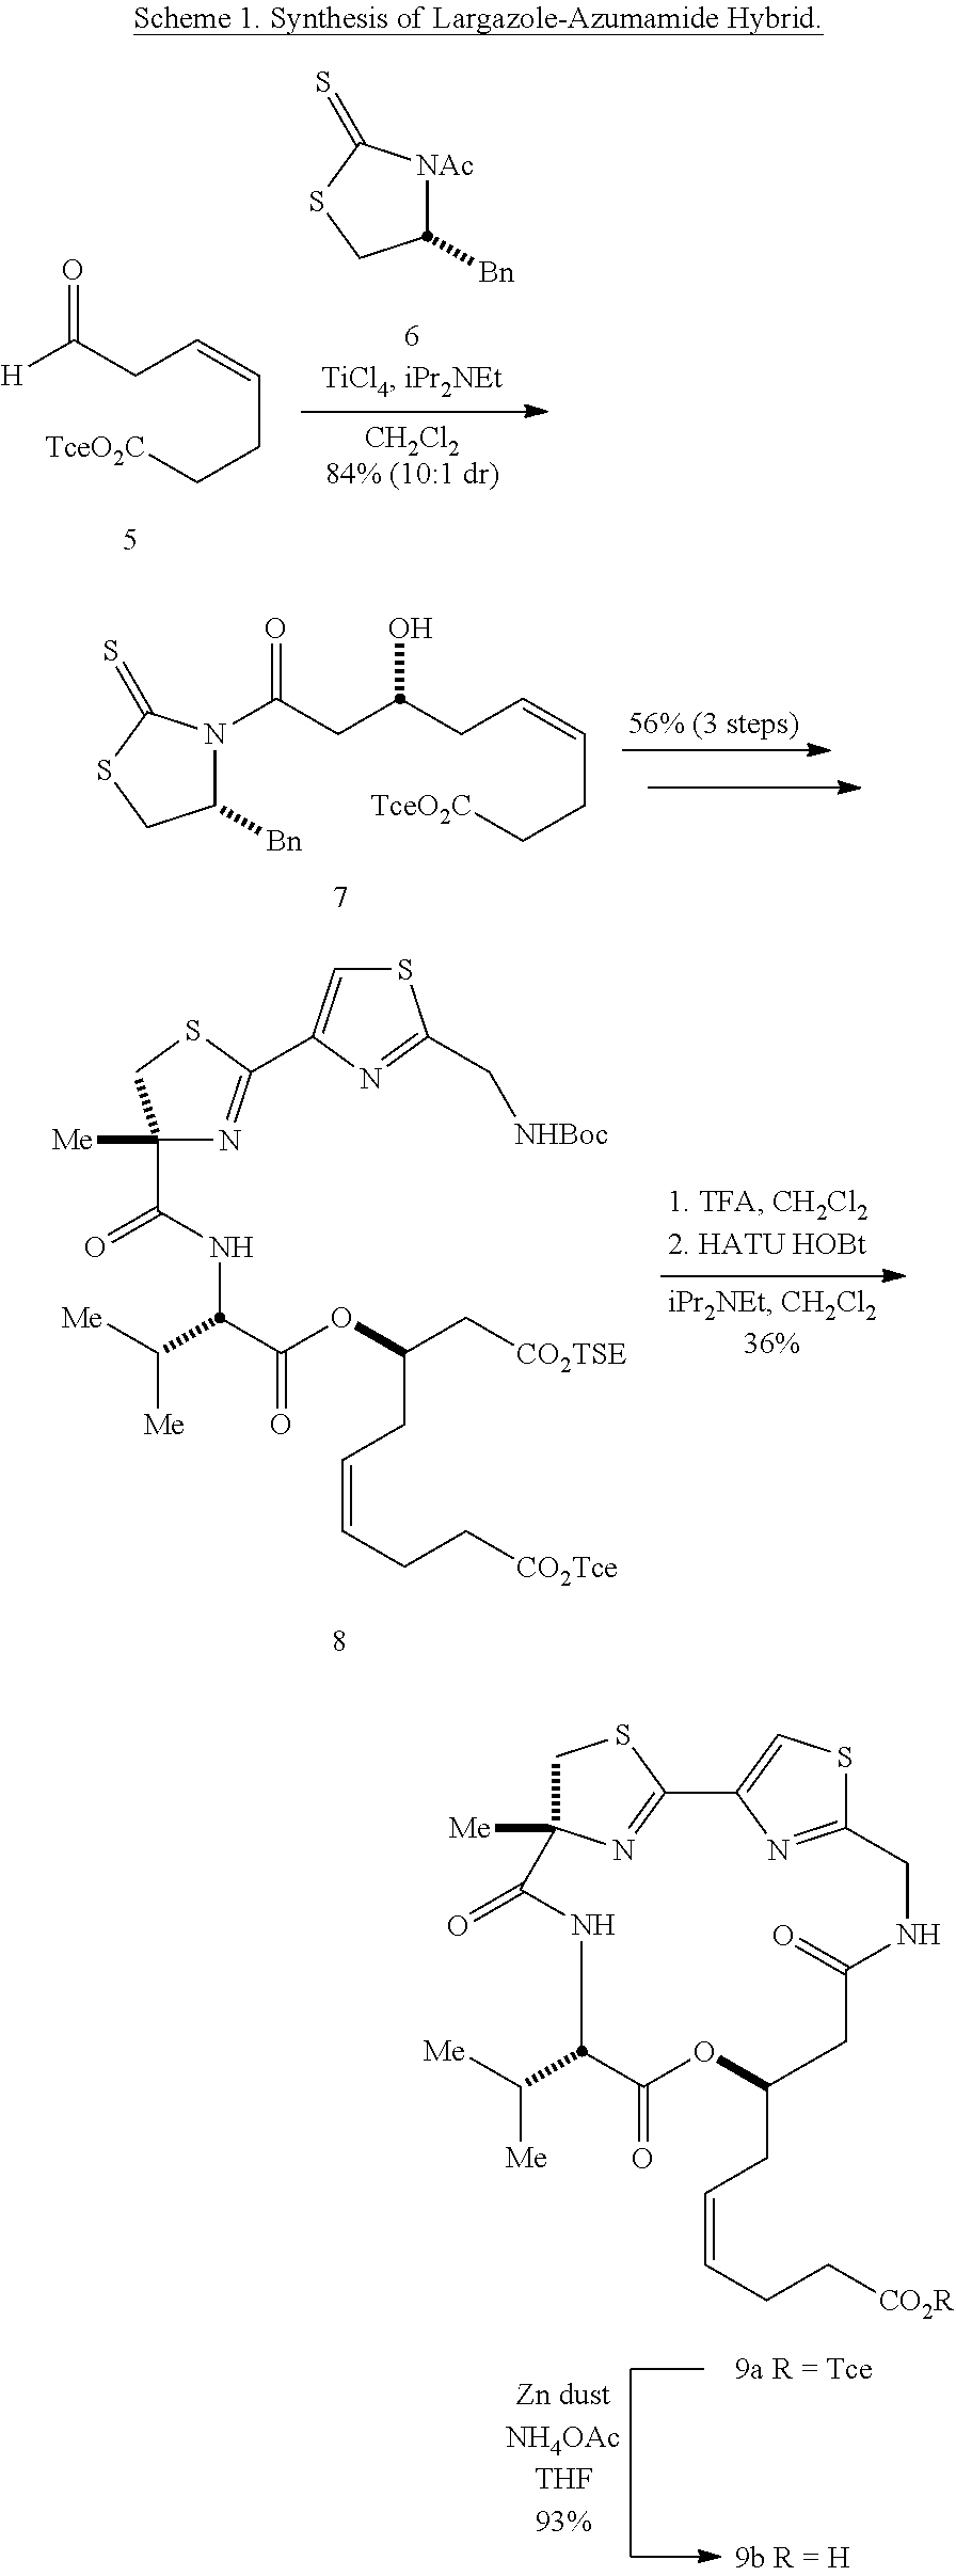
[H]C(CC=CCC[TceO2C])=O.[NAc]1C(=S)SCC1[Bn].C(CC(CC=CCC[TceO2C])O)(=O)N1C(=S)SCC1[Bn].C1([Me])(C(=O)NC(C([Me])[Me])C(OC(C[CO2TSE])CC=CCC[CO2Tce])=O)N=C(C2=CSC(C[NHBoc])=N2)SC1.[Me]C12CSC(=N1)C1=CSC(=N1)CNC(=O)CC(CC=CCC[CO2R])OC(=O)C(C([Me])[Me])NC2=O
